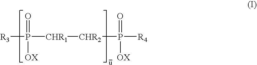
[R3]P([CHR1][CHR2]P([R4])(=O)[OX])(=O)[OX]
